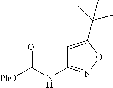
[PhO]C(NC1=NOC(C(C)(C)C)=C1)=O
